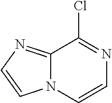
C12=NC=CN1C=CN=C2Cl
